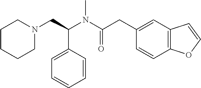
C1CCCN(CC(N(C(CC2=CC3=C(C=C2)OC=C3)=O)C)C2=CC=CC=C2)C1
